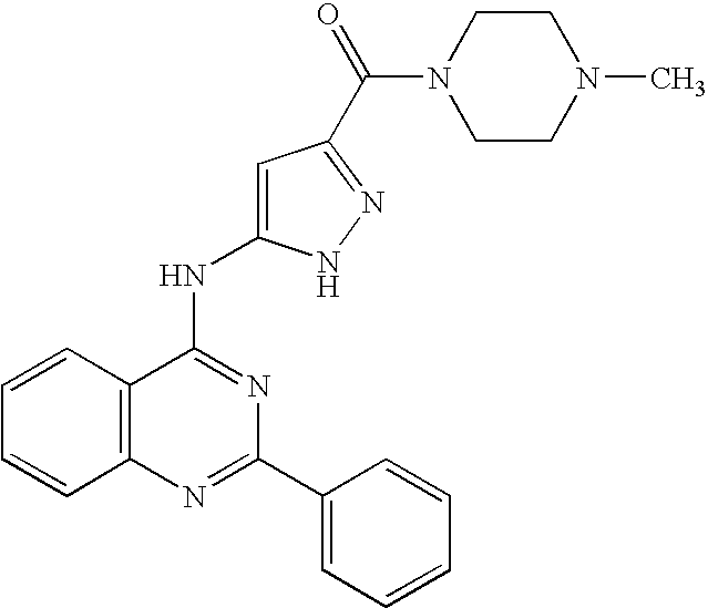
C12=C(N=C(C3=CC=CC=C3)N=C1NC1=CC(C(=O)N3CCN(C)CC3)=NN1)C=CC=C2
